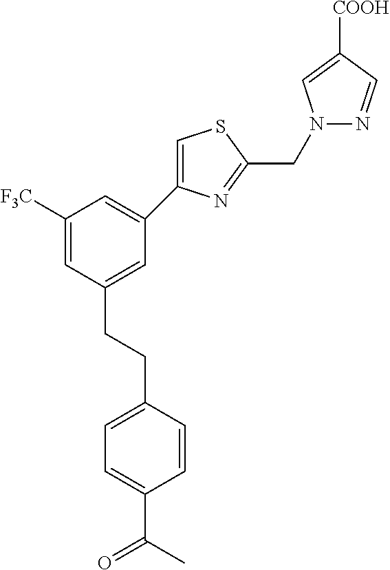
N1(CC2=NC(C3=CC([F3C])=CC(CCC4=CC=C(C(=O)C)C=C4)=C3)=CS2)N=CC([COOH])=C1
